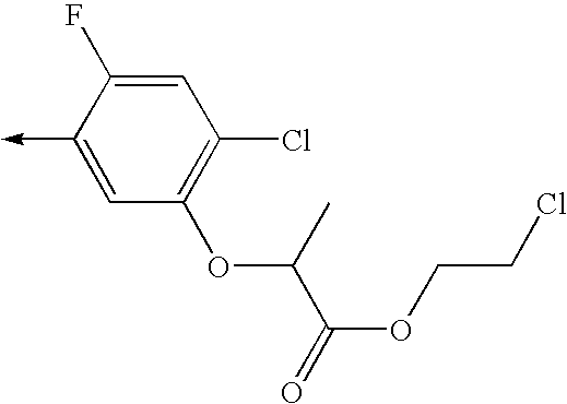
C1(->C)=CC(OC(C(=O)OCCCl)C)=C(Cl)C=C1F
